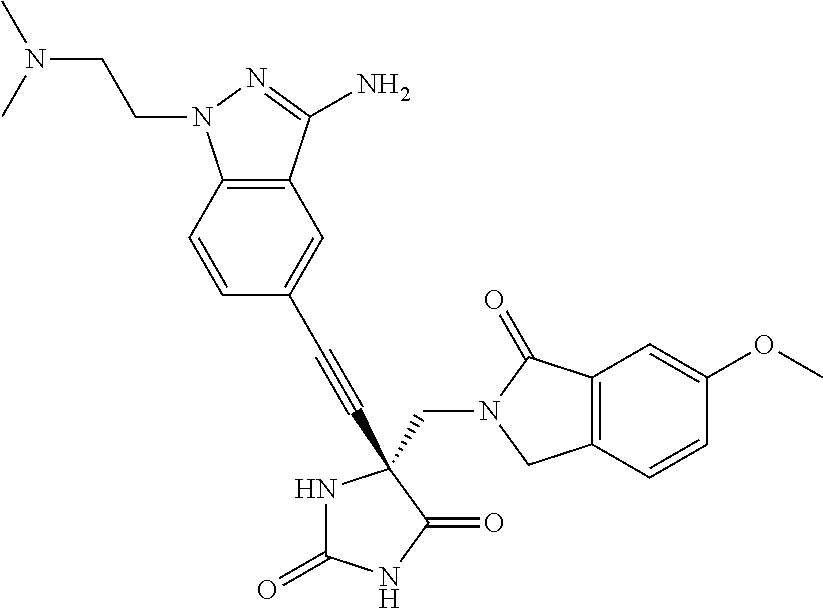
N1C(=O)NC(=O)C1(CN1C(=O)C2=C(C1)C=CC(OC)=C2)C#CC1=CC2=C(C=C1)N(CCN(C)C)N=C2N
